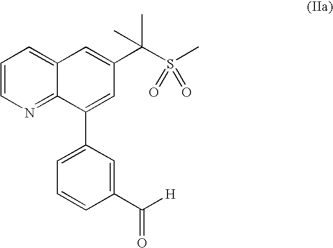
C1=CN=C2C(=C1)C=C(C(S(C)(=O)=O)(C)C)C=C2C1=CC=CC(C(=O)[H])=C1
